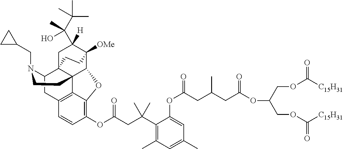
O(C(COC([C15H31])=O)COC([C15H31])=O)C(=O)CC(CC(OC1=CC(C)=CC(C)=C1C(CC(OC1=C2C3=C(C=C1)CC1C45C3(C(C([OMe])(C([H])(C(C(C)(C)C)(C)O)C4)CC5)O2)CCN1CC1CC1)=O)(C)C)=O)C
